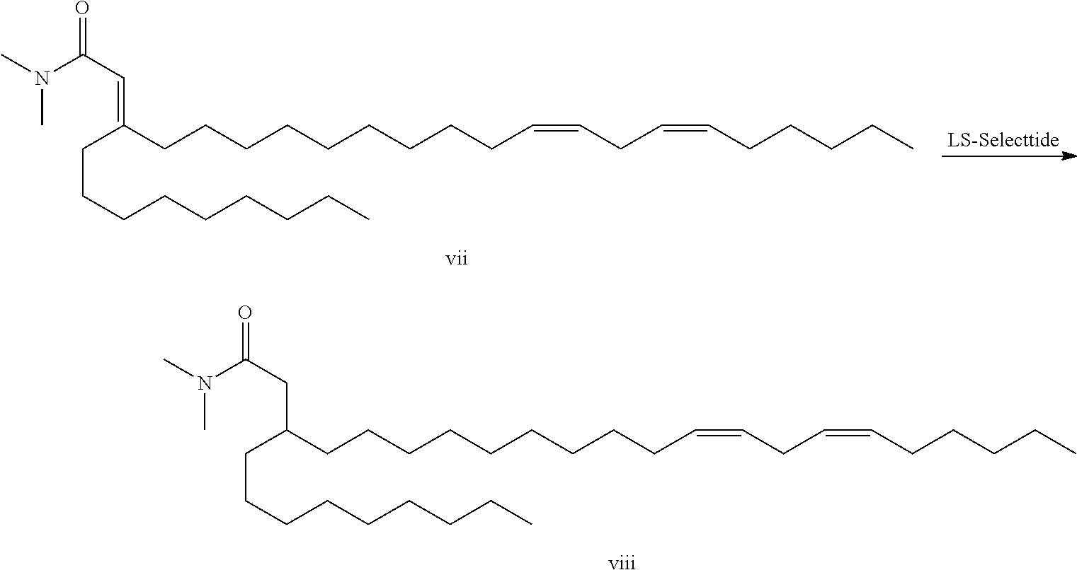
C(C(CCCCCCCCCC=CCC=CCCCCC)CC(=O)N(C)C)CCCCCCCC.[viii].C(C(CCCCCCCCCC=CCC=CCCCCC)=CC(=O)N(C)C)CCCCCCCC.[vii]
